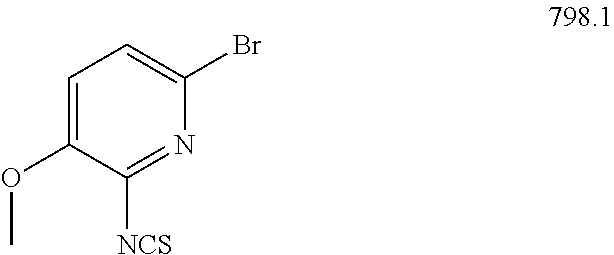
C1=C(OC)C([NCS])=NC(Br)=C1
